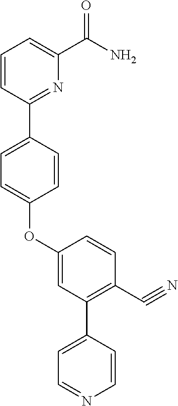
O(C1=CC=C(C2=NC(C(=O)N)=CC=C2)C=C1)C1=CC(C2=CC=NC=C2)=C(C#N)C=C1
